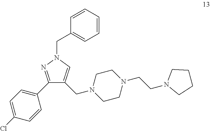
C(C1=CC=CC=C1)N1N=C(C2=CC=C(Cl)C=C2)C(CN2CCN(CCN3CCCC3)CC2)=C1
